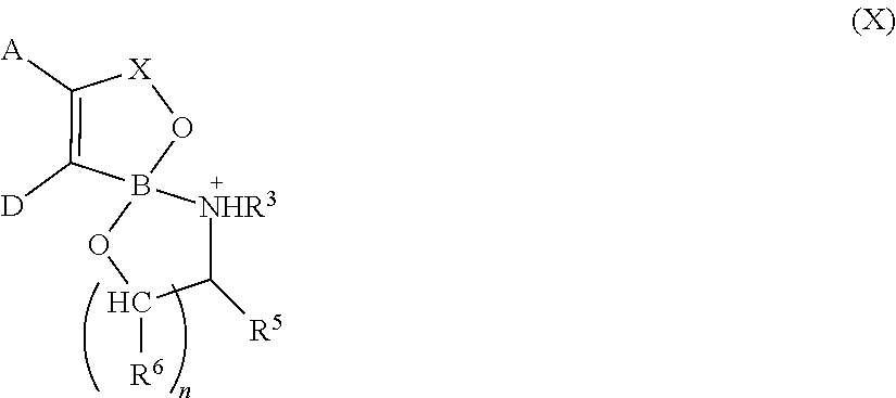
[X]1OB2(C([D])=C1[A])OC([R6])C([R5])[NHR3]2
